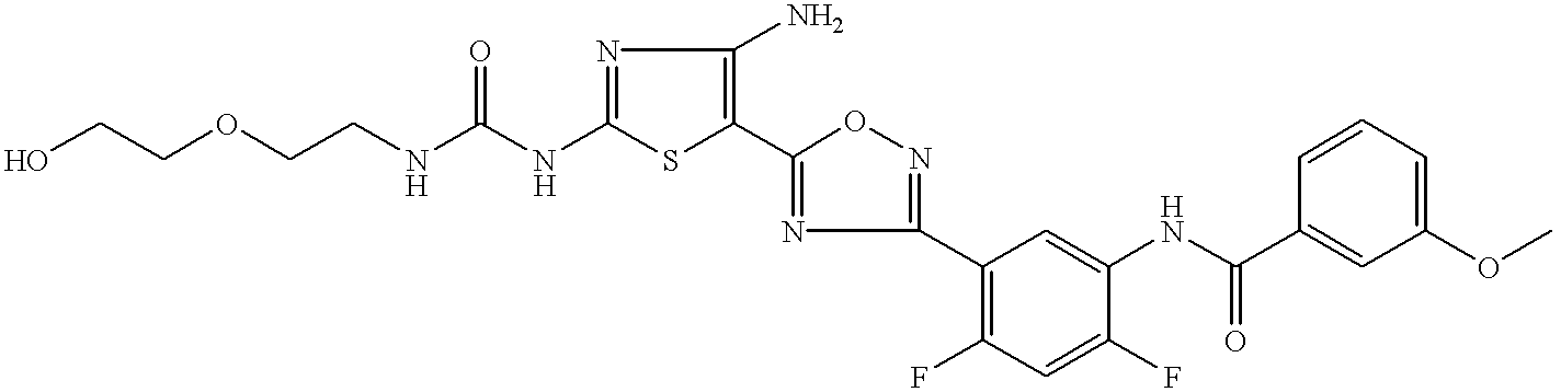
C1(NC(=O)NCCOCCO)=NC(N)=C(C2=NC(C3=C(F)C=C(F)C(NC(C4=CC(OC)=CC=C4)=O)=C3)=NO2)S1
